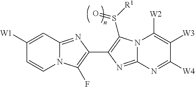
N12C(=NC(C3=C(S([R1])=O)N4C(=N3)N=C([W4])C([W3])=C4[W2])=C1F)C=C([W1])C=C2
